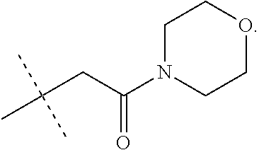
C(CC(N1CCOCC1)=O)(C)(C)C
